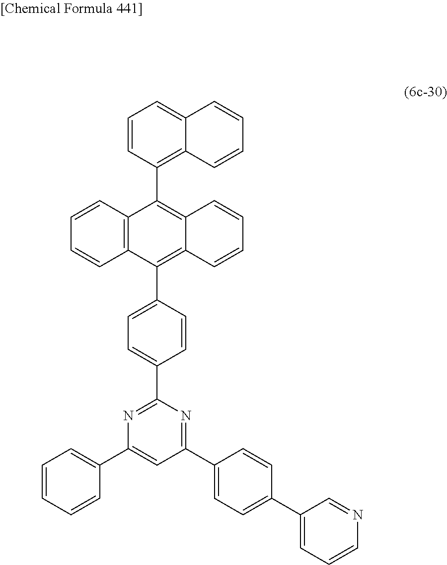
C1=CC(C2=C3C(=C(C4=CC=C(C5=NC(C6=CC=CC=C6)=CC(C6=CC=C(C7=CC=CN=C7)C=C6)=N5)C=C4)C4=C2C=CC=C4)C=CC=C3)=C2C(=C1)C=CC=C2
